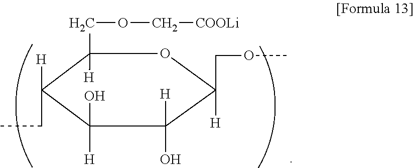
C1(COC[COOLi])([H])C([H])(CC)C([H])(O)C([H])(O)C(COC)([H])O1
